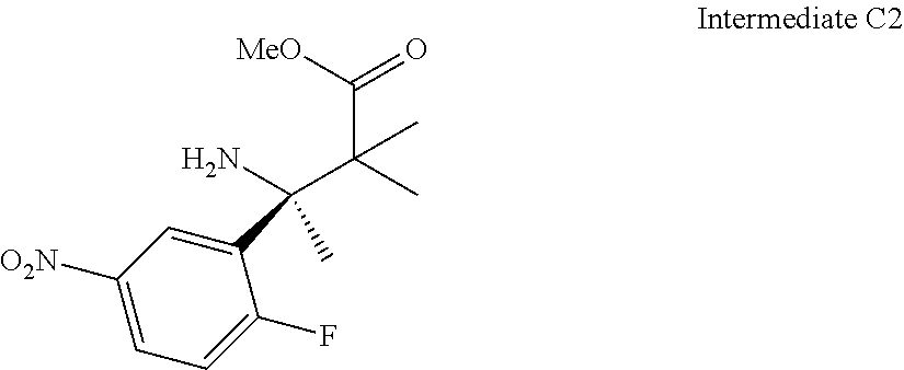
C1([O2N])=CC=C(F)C(C(N)(C(C(=O)[MeO])(C)C)C)=C1
